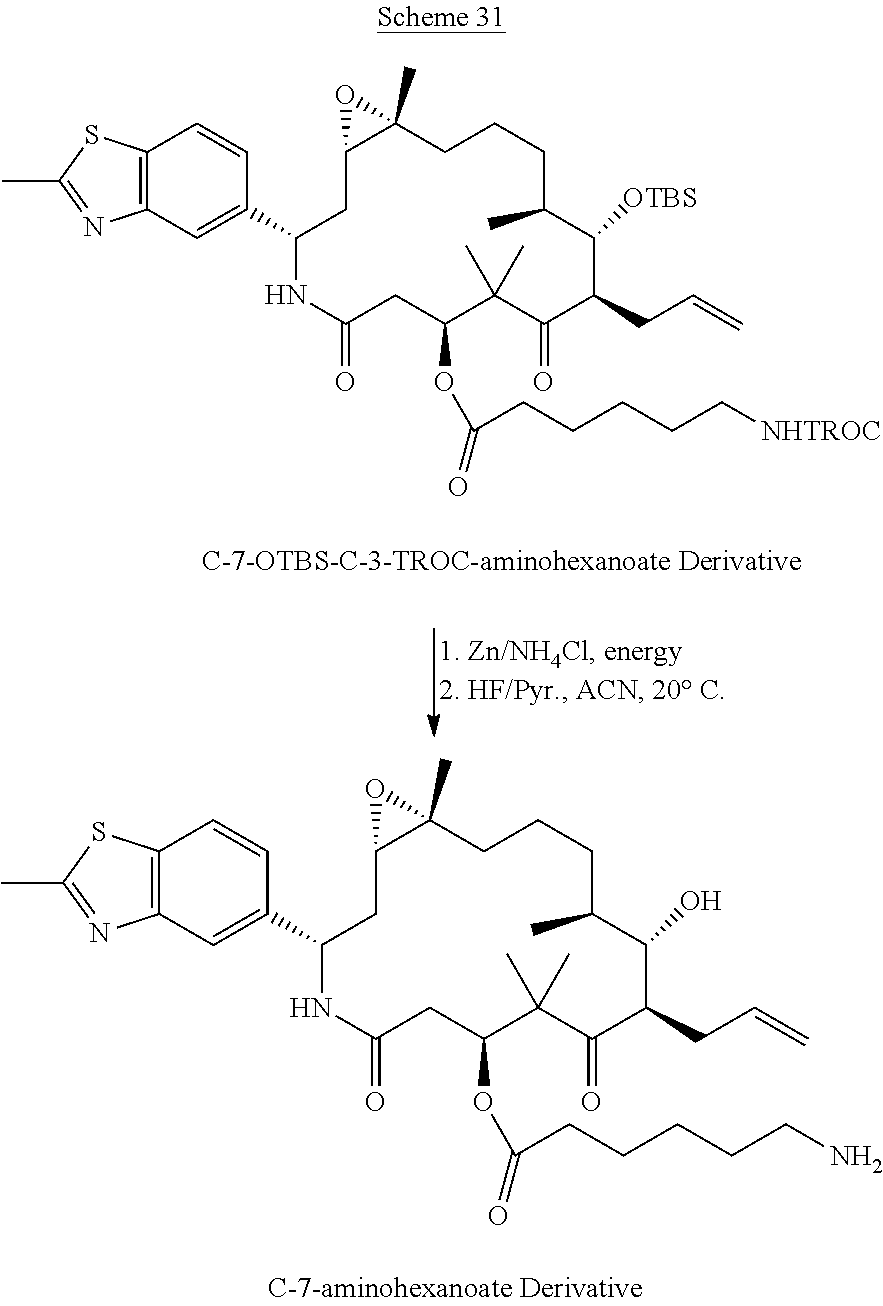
C12=C(SC(C)=N1)C=CC(C1CC3C(C)(CCCC(C)C([OTBS])C(CC=C)C(=O)C(C)(C)C(OC(CCCCC[NHTROC])=O)CC(=O)N1)O3)=C2.C12=C(SC(C)=N1)C=CC(C1CC3C(C)(CCCC(C)C(O)C(CC=C)C(=O)C(C)(C)C(OC(CCCCCN)=O)CC(=O)N1)O3)=C2
